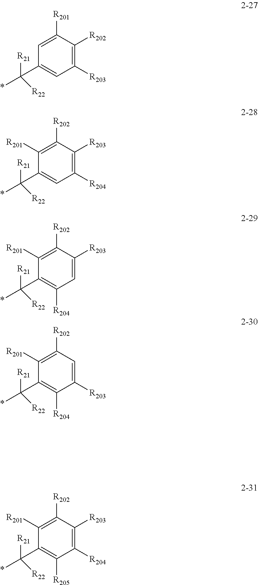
C1([R203])=C([R202])C([R201])=CC(C([R22])(*)[R21])=C1.C1([R204])=C([R203])C([R202])=C([R201])C(C([R22])(*)[R21])=C1.C1=C([R203])C([R202])=C([R201])C(C([R22])(*)[R21])=C1[R204].C1([R203])=CC([R202])=C([R201])C(C([R22])(*)[R21])=C1[R204].C1([R204])=C([R203])C([R202])=C([R201])C(C([R22])(*)[R21])=C1[R205]
